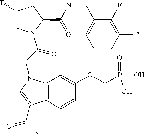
C1(F)CN(C(CN2C3=C(C=CC(OCP(O)(=O)O)=C3)C(C(C)=O)=C2)=O)C(C(NCC2=CC=CC(Cl)=C2F)=O)C1
